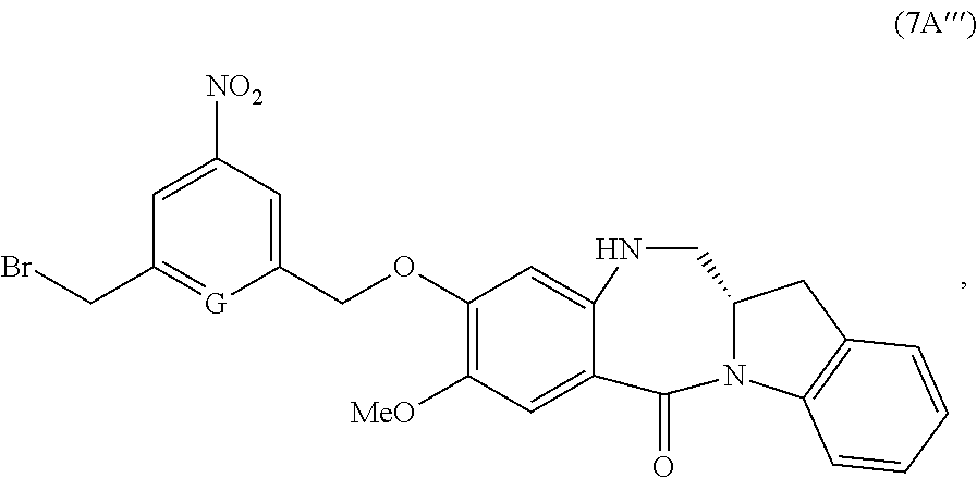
C1(OCC2=CC([NO2])=CC(CBr)=[G]2)=C([MeO])C=C2C(=C1)NCC1N(C2=O)C2=C(C1)C=CC=C2
